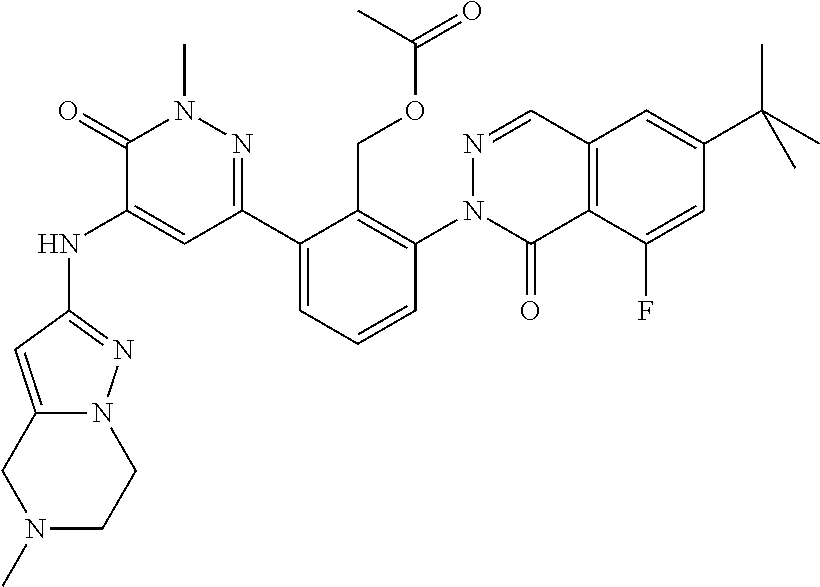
N(C1=CC(C2=CC=CC(N3C(=O)C4=C(C=N3)C=C(C(C)(C)C)C=C4F)=C2COC(=O)C)=NN(C)C1=O)C1=NN2C(=C1)CN(C)CC2
